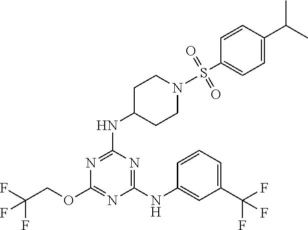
FC(COC1=NC(NC2=CC(C(F)(F)F)=CC=C2)=NC(NC2CCN(S(C3=CC=C(C(C)C)C=C3)(=O)=O)CC2)=N1)(F)F
